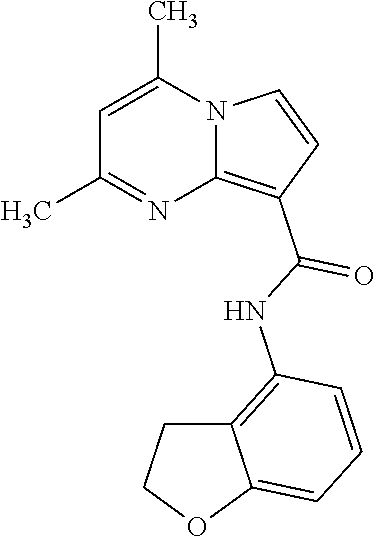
C1=C(C)N2C(=C(C(=O)NC3=C4C(=CC=C3)OCC4)C=C2)N=C1C
